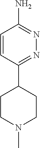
C1=CC(C2CCN(C)CC2)=NN=C1N
